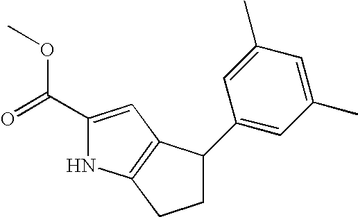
C1C(C2=CC(C)=CC(C)=C2)C2=C(C1)NC(C(=O)OC)=C2
